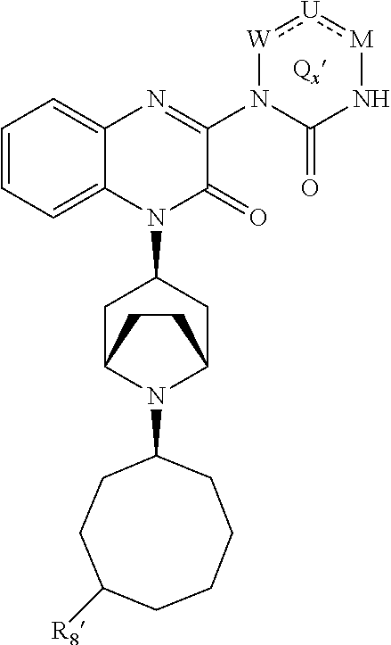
C1=CC=C2C(=C1)N=C(N1C(=O)N[M]:[U]:[W]1)C(=O)N2C1CC2N(C3CCC([R8])CCCC3)C(C1)CC2
